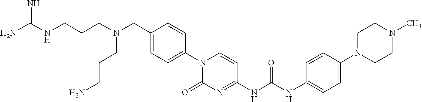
NC(NCCCN(CC1=CC=C(N2C(=O)N=C(NC(NC3=CC=C(N4CCN(C)CC4)C=C3)=O)C=C2)C=C1)CCCN)=N
